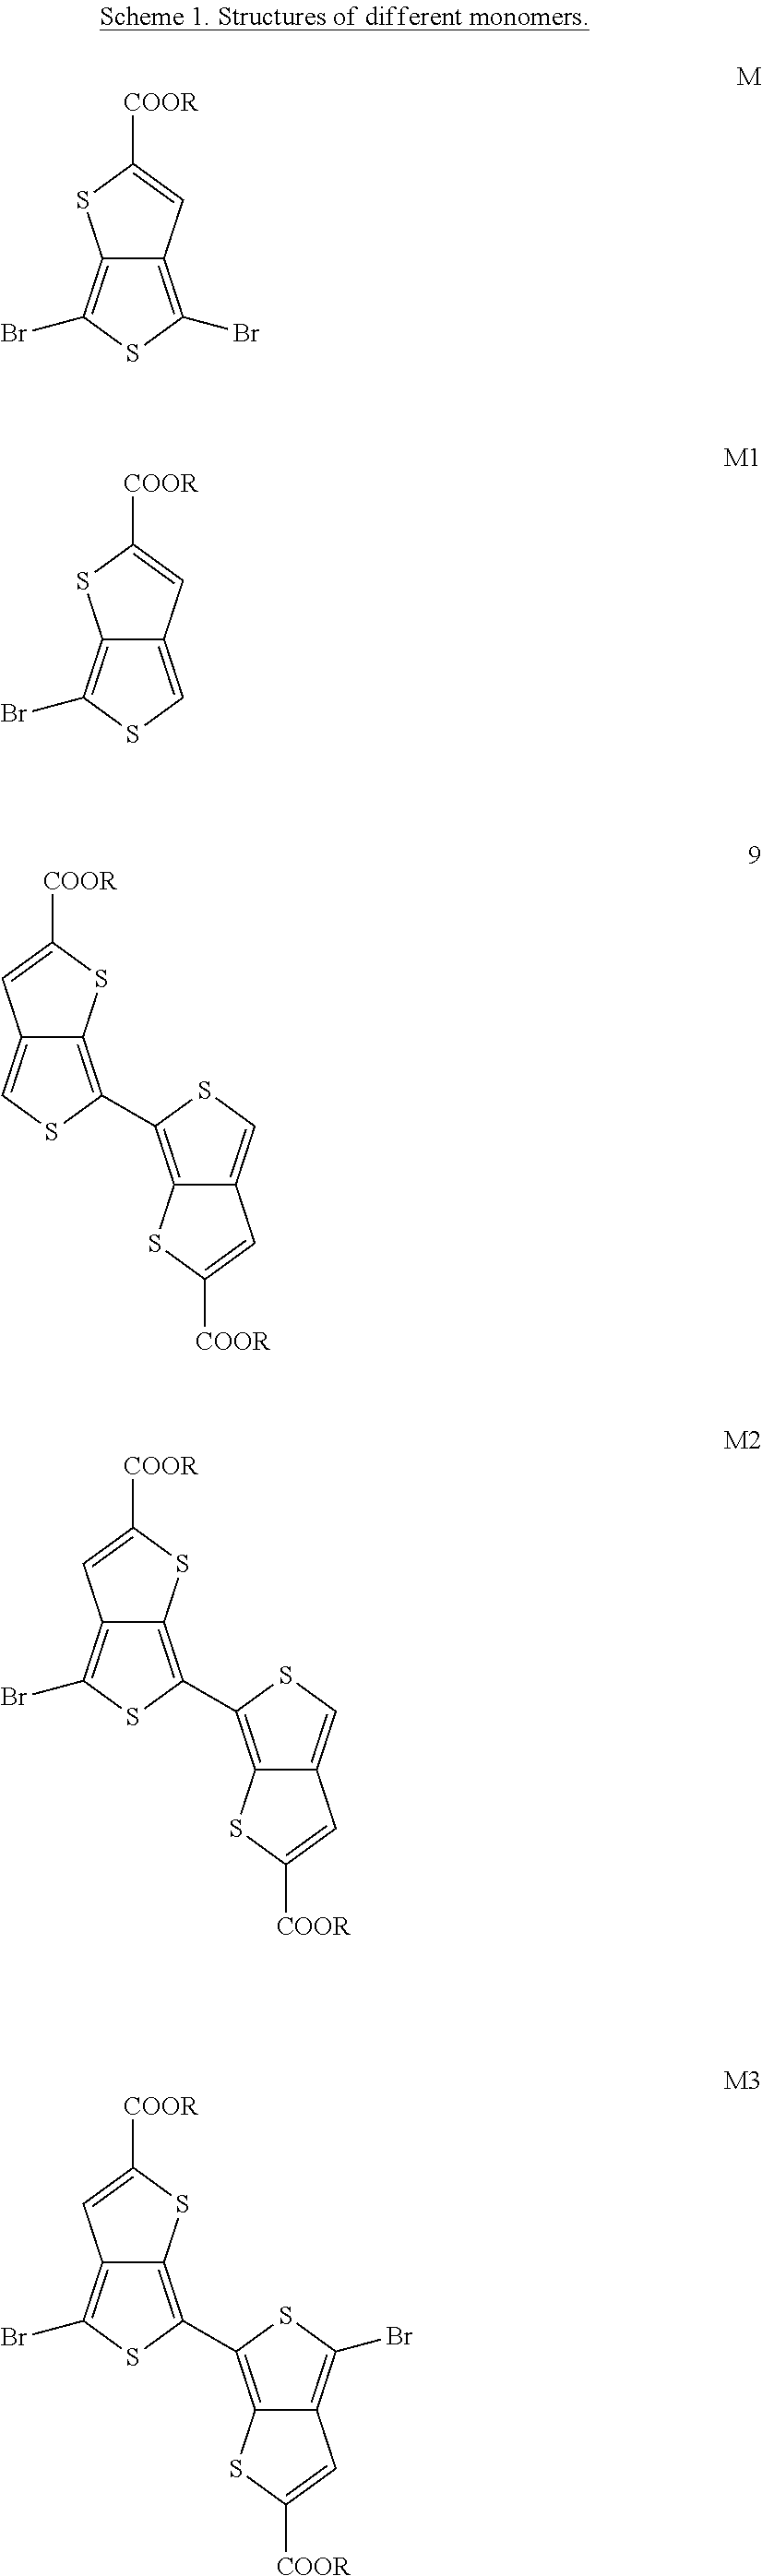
C12=C(Br)SC(Br)=C1C=C([COOR])S2.C12=C(Br)SC=C1C=C([COOR])S2.C12=CSC(C3=C4C(=CS3)C=C([COOR])S4)=C1SC([COOR])=C2.C12=C(Br)SC(C3=C4C(=CS3)C=C([COOR])S4)=C1SC([COOR])=C2.C12=C(Br)SC(C3=C4C(=C(Br)S3)C=C([COOR])S4)=C1SC([COOR])=C2
